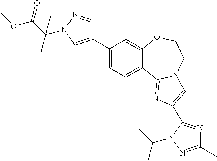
C1(C2=CN(C(C(=O)OC)(C)C)N=C2)=CC=C2C(=C1)OCCN1C2=NC(C2=NC(C)=NN2C(C)C)=C1
